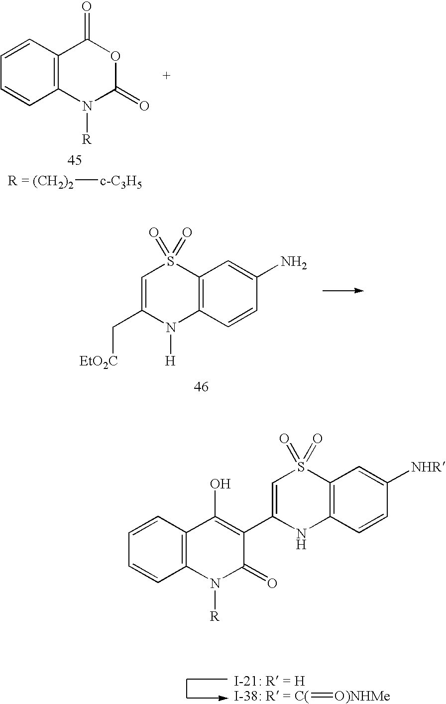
C12=C(C=CC=C1)C(=O)OC(=O)N2[R].[R = (CH2)2][c-C3H5].C1=C(C[EtO2C])N([H])C2=C(S1(=O)=O)C=C(N)C=C2.[I-38: R = C(]=[O)NHMe].[I-21: R = H].C12=C(C=CC=C1)C(O)=C(C1=CS(=O)(=O)C3=C(N1)C=CC([NHR])=C3)C(=O)N2[R]
